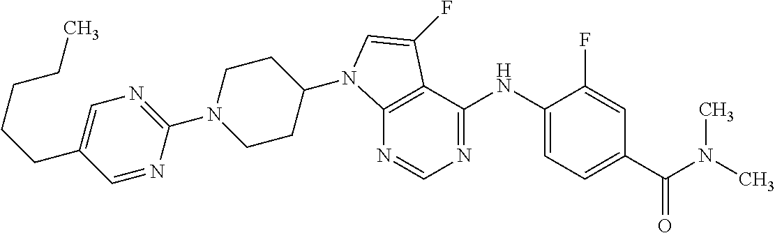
C1(N2CCC(N3C4=C(C(NC5=CC=C(C(N(C)C)=O)C=C5F)=NC=N4)C(F)=C3)CC2)=NC=C(CCCCC)C=N1
